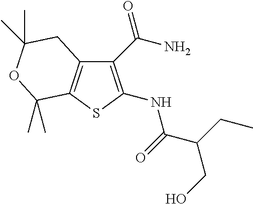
C12=C(SC(NC(=O)C(CC)CO)=C1C(N)=O)C(C)(C)OC(C)(C)C2
